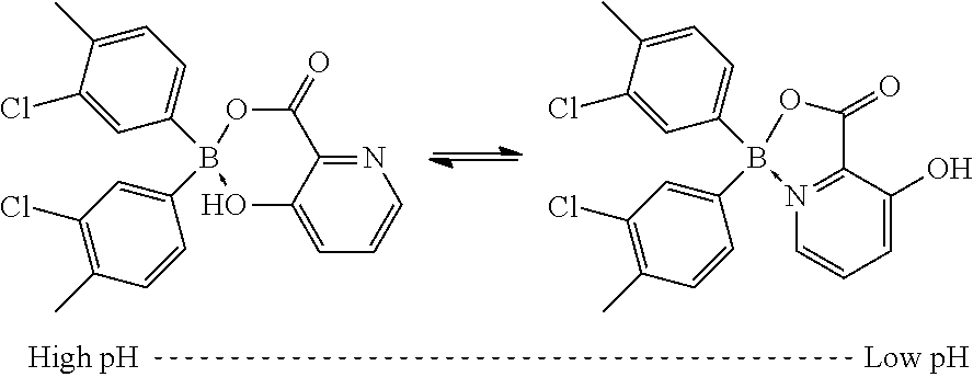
C12=NC=CC=C1O->B(C1=CC=C(C)C(Cl)=C1)(C1=CC(Cl)=C(C)C=C1)OC2=O.C1(B2(C3=CC(Cl)=C(C)C=C3)<-N3=C(C(O)=CC=C3)C(=O)O2)=CC=C(C)C(Cl)=C1
